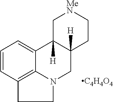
C1=CC2=C3C(=C1)C1([H])C([H])(CN3CC2)CC[MeN]C1.[C4H4O4]
